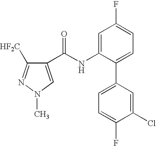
C1(C(NC2=CC(F)=CC=C2C2=CC=C(F)C(Cl)=C2)=O)=CN(C)N=C1[HF2C]
